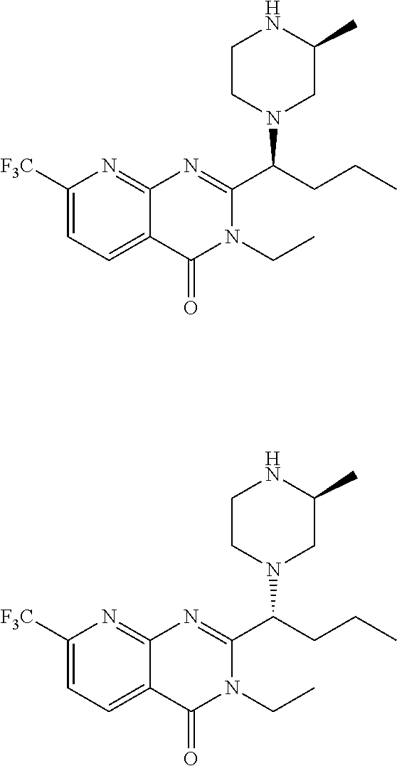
C1([F3C])=CC=C2C(=N1)N=C(C(CCC)N1CC(C)NCC1)N(CC)C2=O.C1([F3C])=CC=C2C(=N1)N=C(C(CCC)N1CC(C)NCC1)N(CC)C2=O
